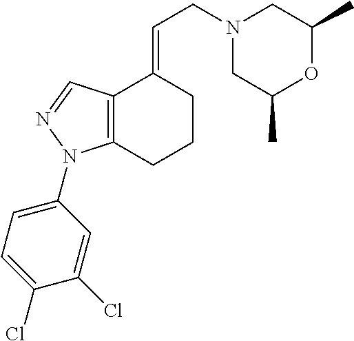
N1(CC=C2C3=C(CCC2)N(C2=CC=C(Cl)C(Cl)=C2)N=C3)CC(C)OC(C)C1
